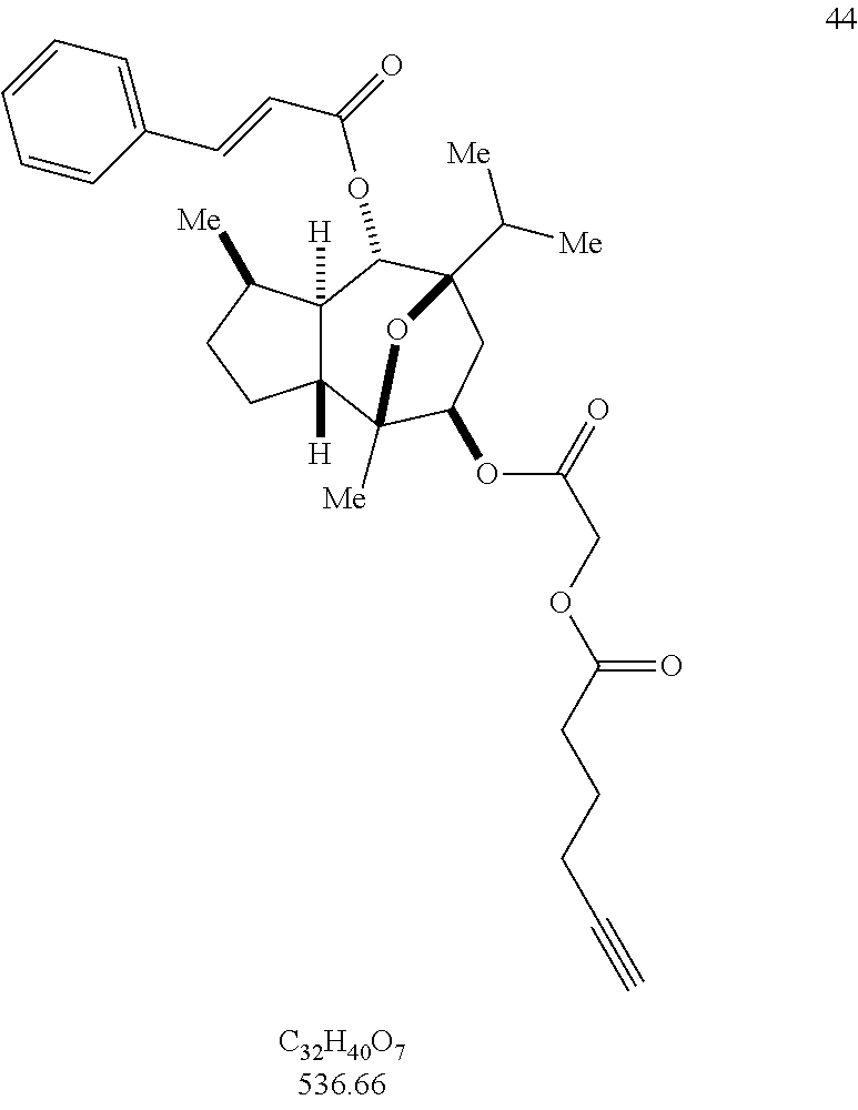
C12([H])C([H])(C([Me])CC1)C(OC(C=CC1=CC=CC=C1)=O)C1(C([Me])[Me])CC(OC(=O)COC(=O)CCCC#C)C2([Me])O1
